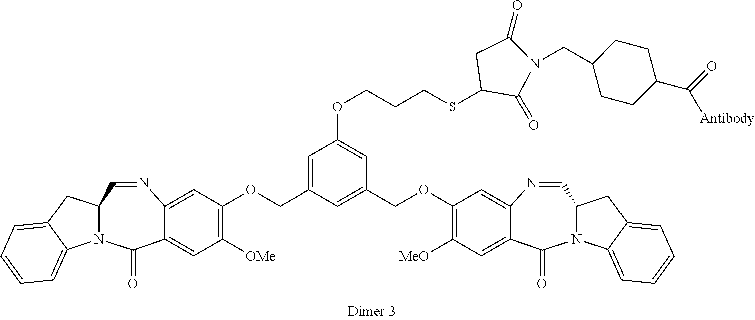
C1=C(COC2=C([OMe])C=C3C(=C2)N=CC2N(C3=O)C3=CC=CC=C3C2)C=C(COC2=C([MeO])C=C3C(=C2)N=CC2N(C3=O)C3=CC=CC=C3C2)C=C1OCCCSC1CC(=O)N(CC2CCC(C(=O)[Antibody])CC2)C1=O
